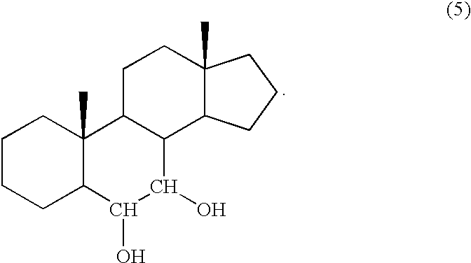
C1CCC2C(C)(C1)C1C(C(O)C2O)C2C(C)(CC1)CCC2
